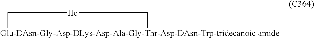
[Glu-DAsn-Gly-Asp-DLys-Asp-Ala-Gly-Thr-Asp-DAsn-Trp-tridecanoic amide]1C[IIe]C1
